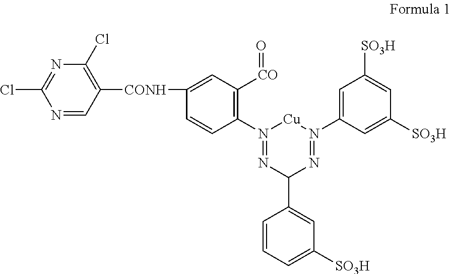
N1=CC([CONH]C2=CC([CO]=O)=C(N3=NC(C4=CC([SO3H])=CC=C4)N=N(C4=CC([SO3H])=CC([SO3H])=C4)[Cu]3)C=C2)=C(Cl)N=C1Cl
